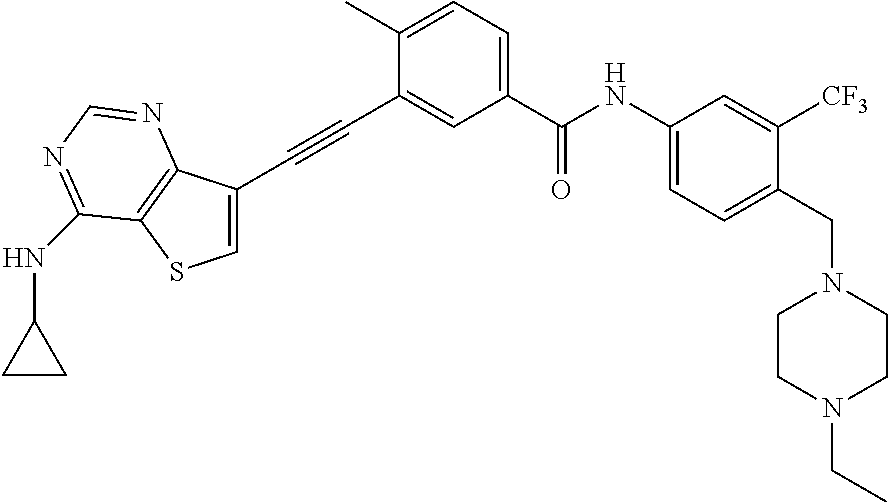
C1=C(C)C(C#CC2=CSC3=C2N=CN=C3NC2CC2)=CC(C(NC2=CC=C(CN3CCN(CC)CC3)C([CF3])=C2)=O)=C1
